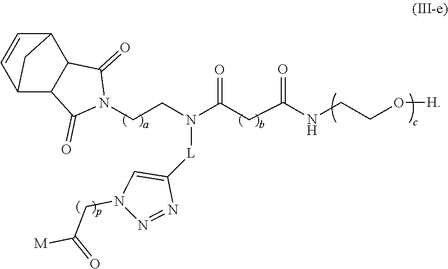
N1(CCN(C(CC(NCCO[H])=O)=O)[L]C2=CN(CC(=O)[M])N=N2)C(=O)C2C(C1=O)C1C=CC2C1
